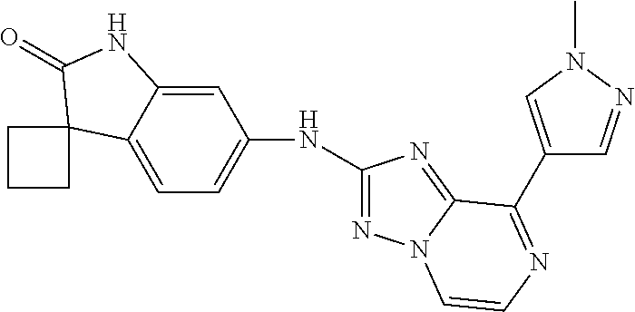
C1(NC2=CC=C3C(=C2)NC(=O)C32CCC2)=NN2C(=N1)C(C1=CN(C)N=C1)=NC=C2
